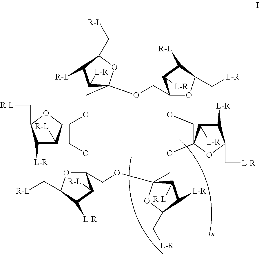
C1([L-R])C(C[R-L])OCC1[R-L].C1([L-R])C([R-L])C(C[R-L])OC12COCCOC1(COC3(COC4(C([L-R])C([L-R])C(C[L-R])O4)COC4(CO2)C([L-R])C([R-L])C(C[L-R])O4)OC(C[L-R])C([L-R])C3[R-L])OC(C[R-L])C([L-R])C1[R-L]
